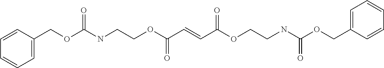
C(OC(NCCOC(C=CC(OCCNC(OCC1=CC=CC=C1)=O)=O)=O)=O)C1=CC=CC=C1
